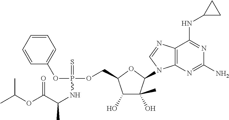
C1(O)C(C)(O)C(N2C3=C(N=C2)C(NC2CC2)=NC(N)=N3)OC1COP(OC1=CC=CC=C1)(=S)NC(C)C(OC(C)C)=O
